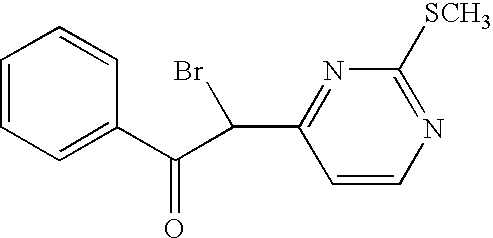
C1=CC=C(C(C(C2=NC([SCH3])=NC=C2)Br)=O)C=C1
